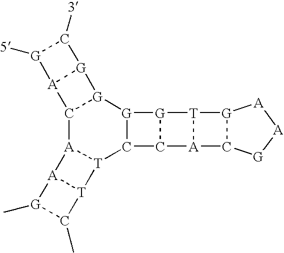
C12[A]3[T](C4[G]([G]1[G]1[A]2[G]([5])C1[3])[G]1C4[A]2[T]1[G]1C2[G][A][A]1)[T]1[A]3[G](C)C1C
